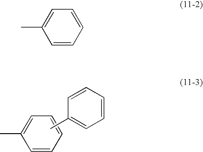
C1=CC=CC=C1C.CC1=CC=CC=C1.C1=CC=CC=C1C
